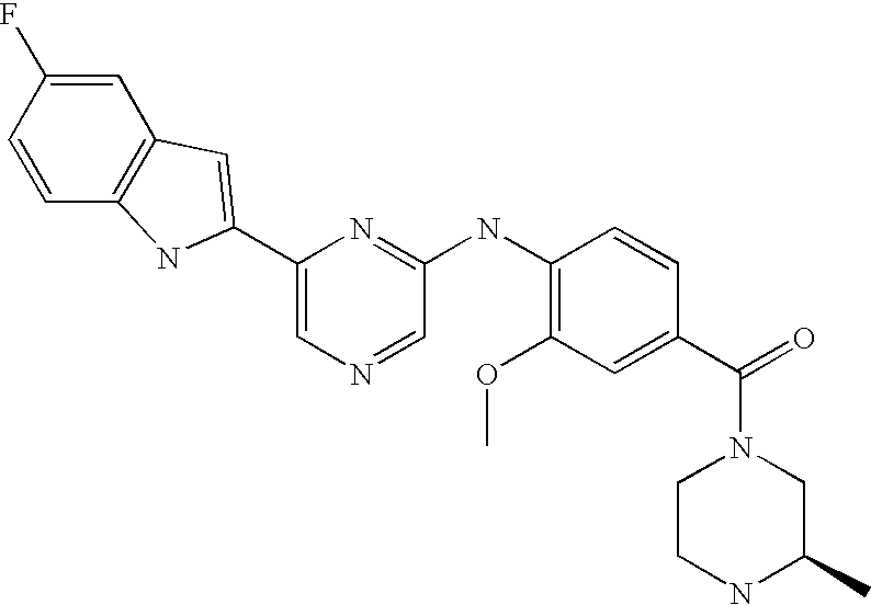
C1=C(F)C=CC2=C1C=C(C1=CN=CC(NC3=C(OC)C=C(C(=O)N4CCNC(C)C4)C=C3)=N1)N2
